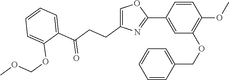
C1(C2=CC(OCC3=CC=CC=C3)=C(OC)C=C2)=NC(CCC(C2=CC=CC=C2OCOC)=O)=CO1
